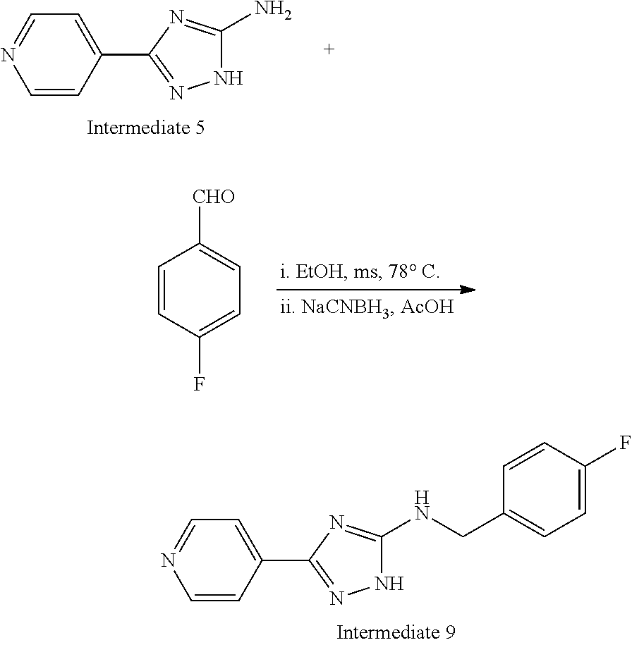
C1=CC(F)=CC=C1[CHO].C1=CC(C2=NNC(N)=N2)=CC=N1.C1=CC(C2=NNC(NCC3=CC=C(F)C=C3)=N2)=CC=N1
